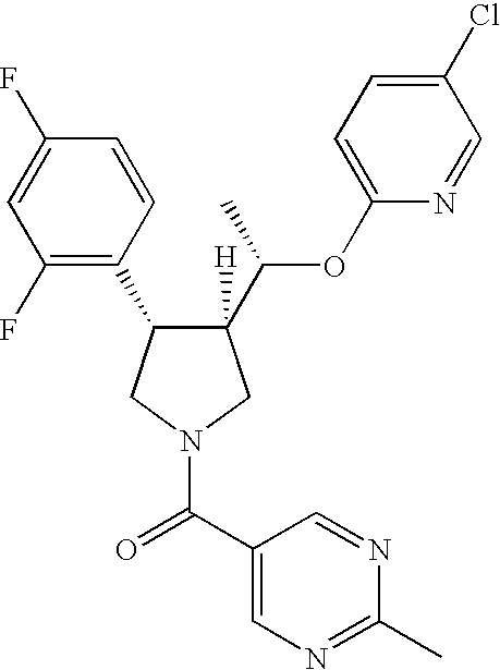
C1([H])(C(C)OC2=CC=C(Cl)C=N2)C(C2=C(F)C=C(F)C=C2)CN(C(=O)C2=CN=C(C)N=C2)C1
